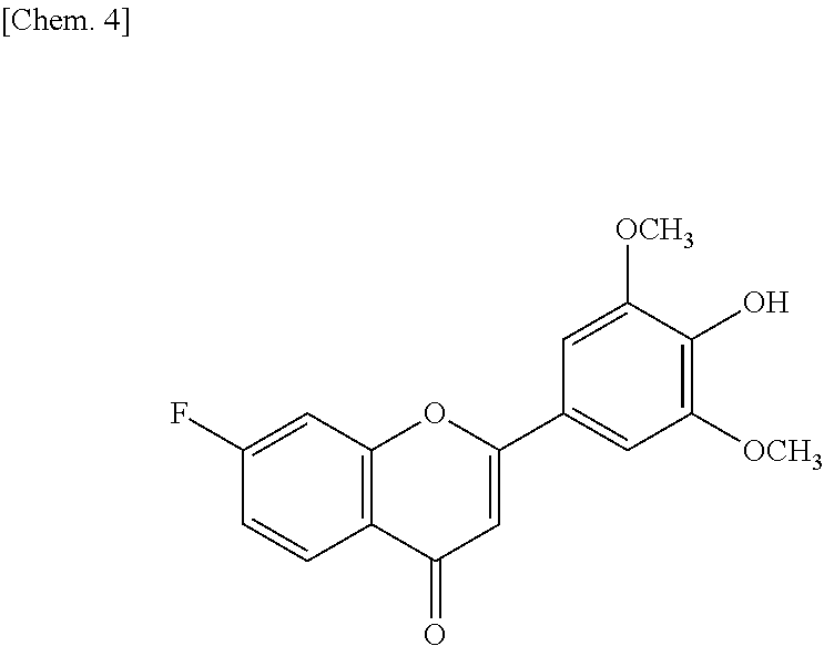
C12=C(C=C(F)C=C1)OC(C1=CC([OCH3])=C(O)C([OCH3])=C1)=CC2=O
